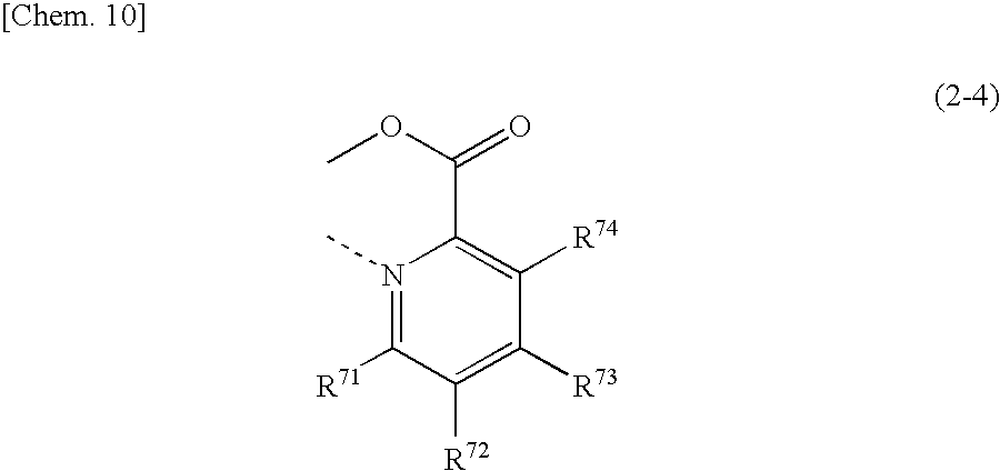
N1(C)=C([R71])C([R72])=C([R73])C([R74])=C1C(OC)=O
